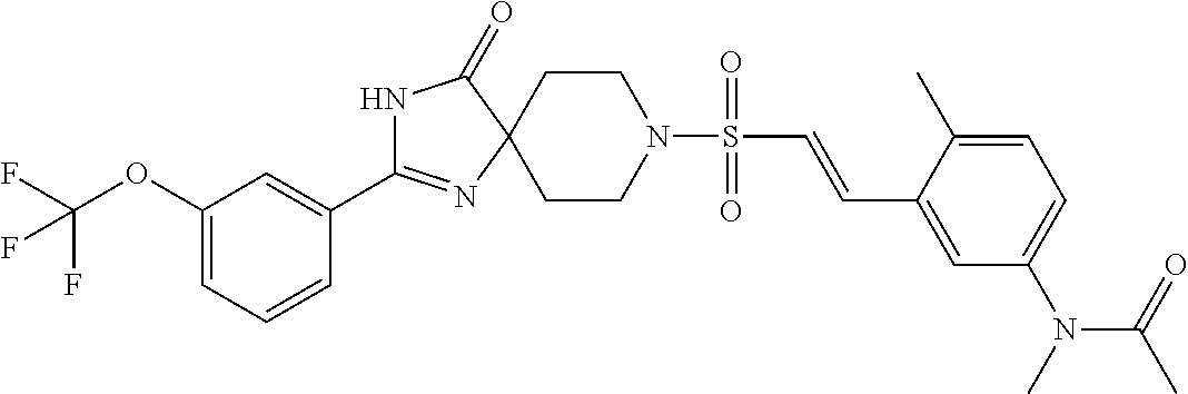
C1(OC(F)(F)F)=CC=CC(C2=NC3(C(=O)N2)CCN(S(=O)(C=CC2=CC(N(C(C)=O)C)=CC=C2C)=O)CC3)=C1
